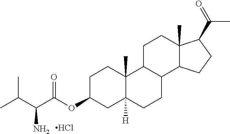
O(C1CC2([H])C(C)(CC1)C1C(CC2)C2C(C)(CC1)C(C(C)=O)CC2)C(C(C(C)C)N)=O.Cl
